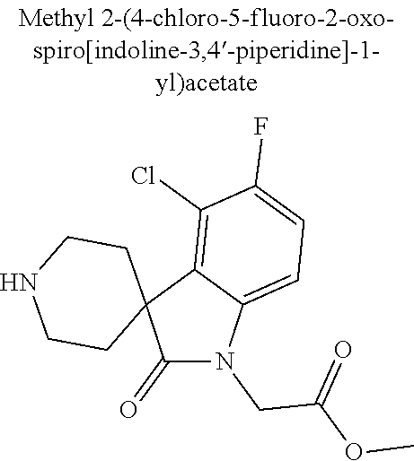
C1(=O)N(CC(OC)=O)C2=CC=C(F)C(Cl)=C2C12CCNCC2
